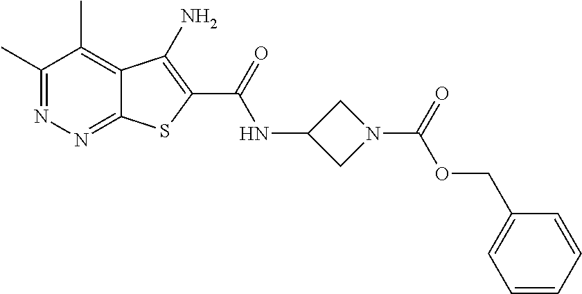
C1(C)=NN=C2C(=C1C)C(N)=C(C(=O)NC1CN(C(=O)OCC3=CC=CC=C3)C1)S2
